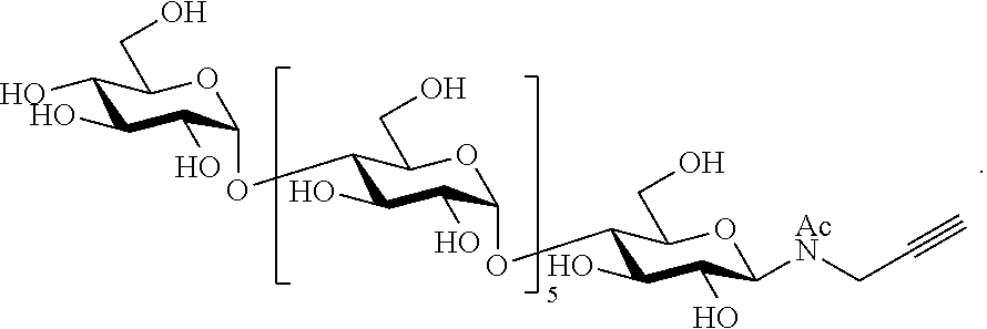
C1(O)C(O)C(O)C(OC2C(O)C(O)C(OC3C(O)C(O)C([AcN]CC#C)OC3CO)OC2CO)OC1CO
